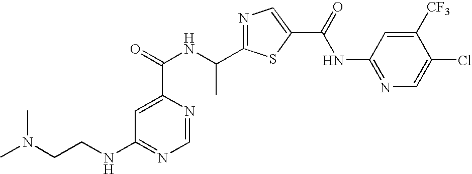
N1=C(C(NC(=O)C2=CC(NCCN(C)C)=NC=N2)C)SC(C(=O)NC2=NC=C(Cl)C([CF3])=C2)=C1
